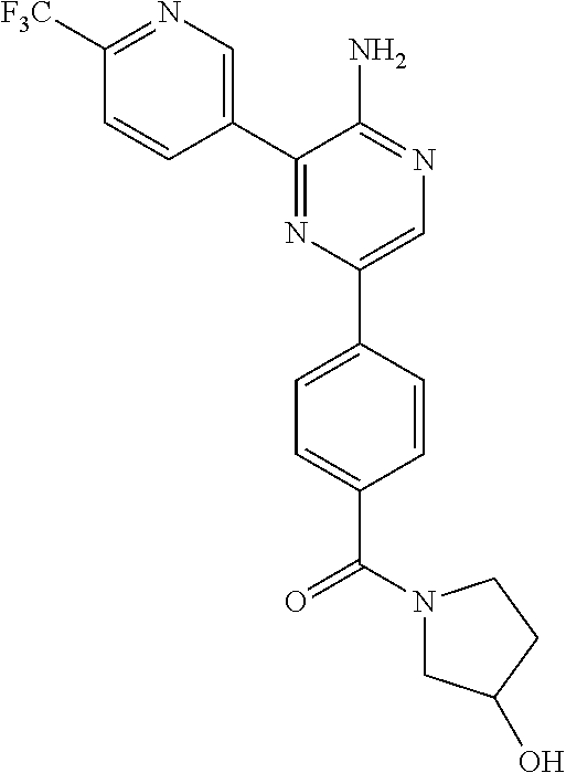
C1([F3C])=NC=C(C2=NC(C3=CC=C(C(=O)N4CC(O)CC4)C=C3)=CN=C2N)C=C1
